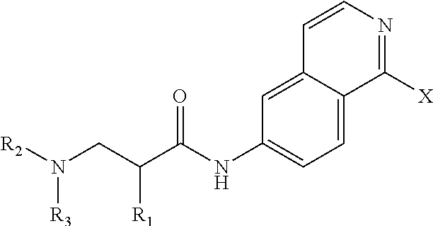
C1=C2C(=CC(NC(C(CN([R2])[R3])[R1])=O)=C1)C=CN=C2[X]
